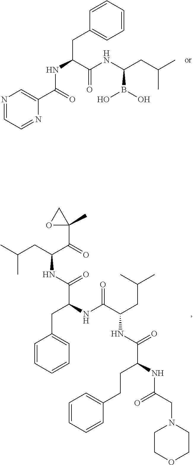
N1=CC=NC(C(=O)NC(CC2=CC=CC=C2)C(NC(CC(C)C)B(O)O)=O)=C1.CC(CC(C(=O)C1(C)OC1)NC(C(NC(C(CC(C)C)NC(C(NC(CN1CCOCC1)=O)CCC1=CC=CC=C1)=O)=O)CC1=CC=CC=C1)=O)C
